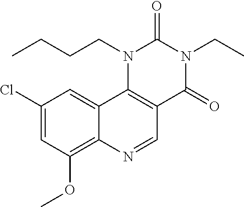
C1(Cl)=CC(OC)=C2C(=C1)C1=C(C=N2)C(=O)N(CC)C(=O)N1CCCC
